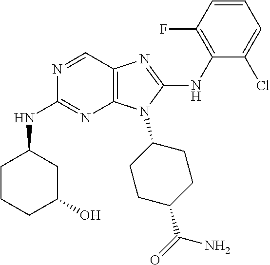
N1=CC2=C(N=C1NC1CCCC(O)C1)N(C1CCC(C(=O)N)CC1)C(NC1=C(F)C=CC=C1Cl)=N2
